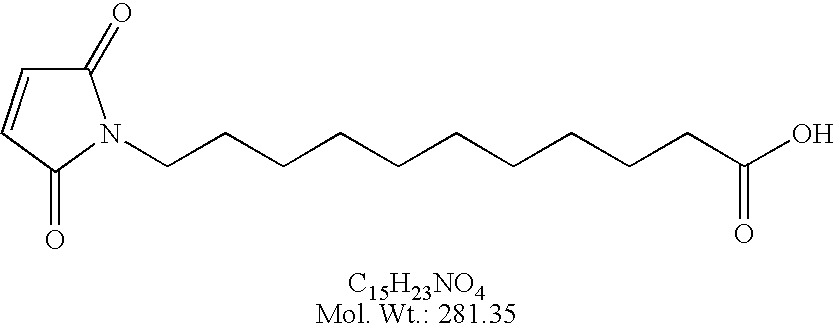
C1(=O)C=CC(=O)N1CCCCCCCCCCC(O)=O
